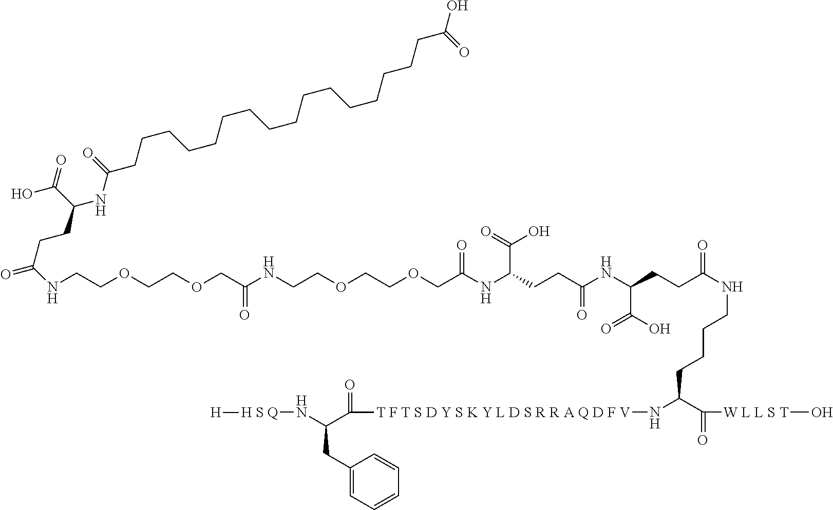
C(COCCOCC(NCCOCCOCC(NC(CCC(NC(CCC(NCCCCC(N[T F T S D Y S K Y L D S R R A Q D F V]C(=O)C(N[H S Q][H])CC1=CC=CC=C1)C([W L L S T]O)=O)=O)C(=O)O)=O)C(O)=O)=O)=O)NC(CCC(NC(CCCCCCCCCCCCCCCCC(O)=O)=O)C(O)=O)=O
